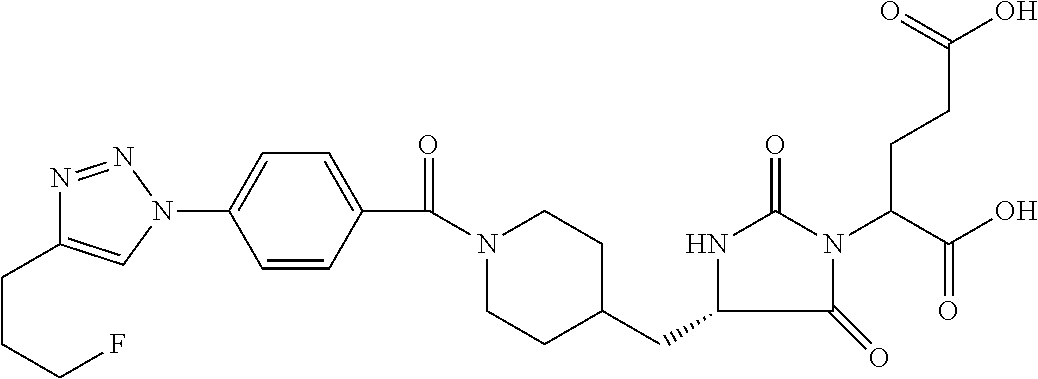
C(CCF)C1=CN(C2=CC=C(C(=O)N3CCC(CC4NC(=O)N(C(C(O)=O)CCC(O)=O)C4=O)CC3)C=C2)N=N1
